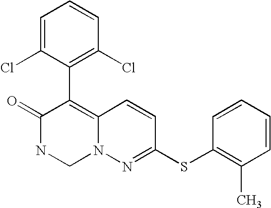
O=C1NCN2C(=C1C1=C(Cl)C=CC=C1Cl)C=CC(SC1=C(C)C=CC=C1)=N2
